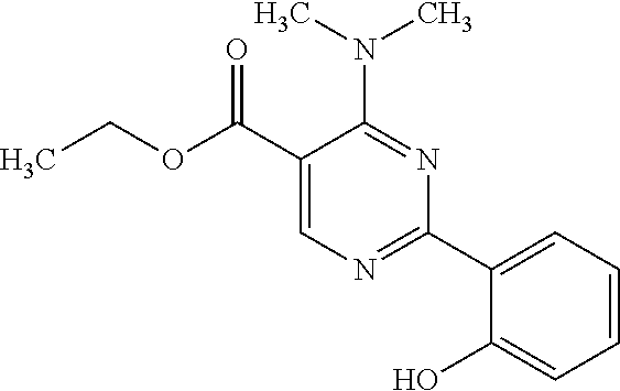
N(C1=NC(C2=CC=CC=C2O)=NC=C1C(OCC)=O)(C)C
